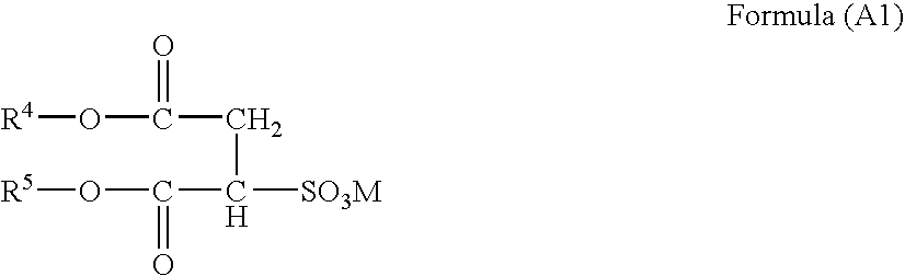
[R4]OC(CC([SO3M])C(=O)O[R5])=O
